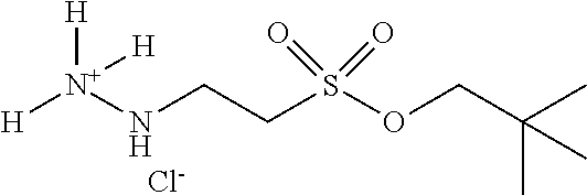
N(CCS(OCC(C)(C)C)(=O)=O)[N+]([H])([H])[H].[Cl-]
